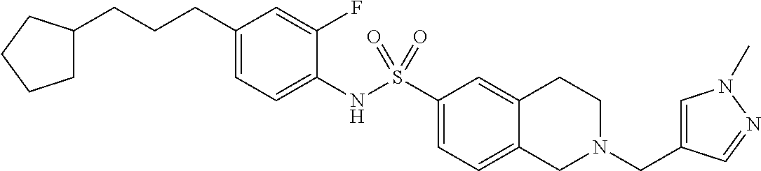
C1(CCCC2CCCC2)=CC=C(NS(C2=CC=C3C(=C2)CCN(CC2=CN(C)N=C2)C3)(=O)=O)C(F)=C1
